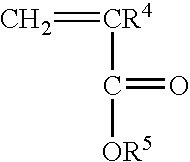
C=[CR4]C(=O)[OR5]
